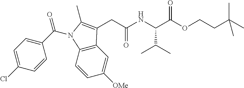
C(NC(C(OCCC(C)(C)C)=O)C(C)C)(CC1=C(C)N(C(C2=CC=C(Cl)C=C2)=O)C2=C1C=C([OMe])C=C2)=O
